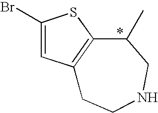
C12=C(C(C)CNCC1)SC(Br)=C2
